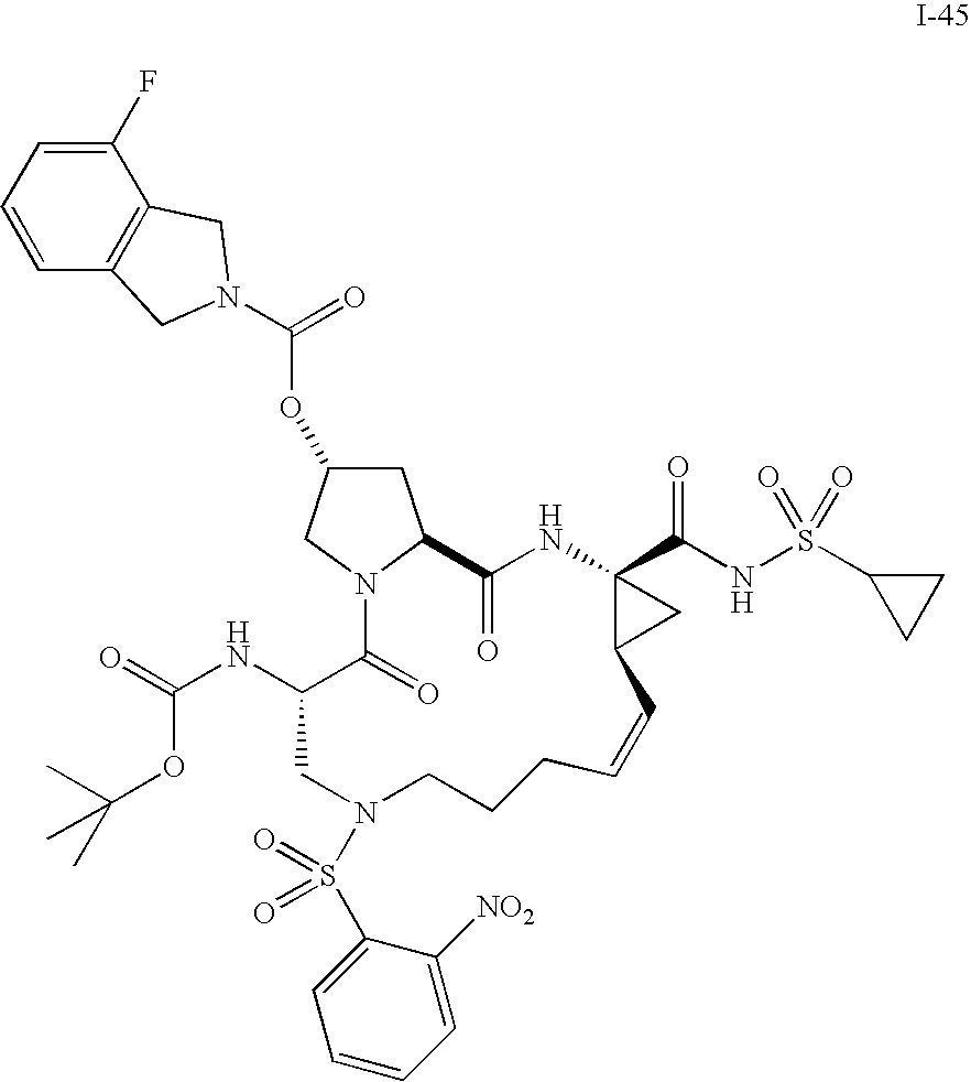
C1(F)=CC=CC2=C1CN(C(=O)OC1CC3N(C1)C(=O)C(NC(=O)OC(C)(C)C)CN(S(=O)(=O)C1=CC=CC=C1[NO2])CCCC=CC1C(C(NS(C4CC4)(=O)=O)=O)(NC3=O)C1)C2
